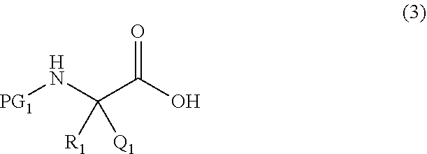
[PG1]NC(C(O)=O)([R1])[Q1]
